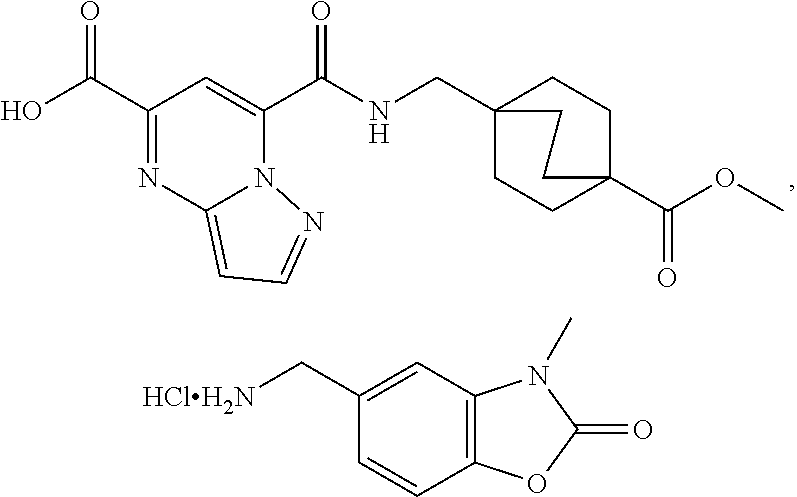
C(C1=NC2=CC=NN2C(C(NCC23CCC(C(OC)=O)(CC2)CC3)=O)=C1)(=O)O.[HClH2N]CC1=CC2=C(C=C1)OC(=O)N2C
